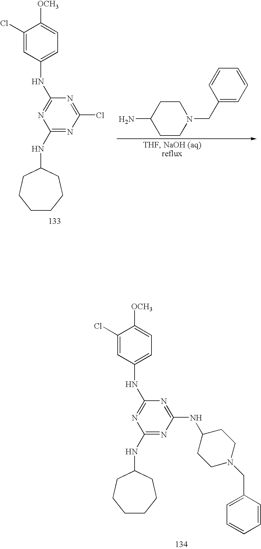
C1(Cl)=CC(NC2=NC(NC3CCCCCC3)=NC(NC3CCN(CC4=CC=CC=C4)CC3)=N2)=CC=C1[OCH3].C1(Cl)=CC(NC2=NC(NC3CCCCCC3)=NC(Cl)=N2)=CC=C1[OCH3].C1CC(N)CCN1CC1=CC=CC=C1
